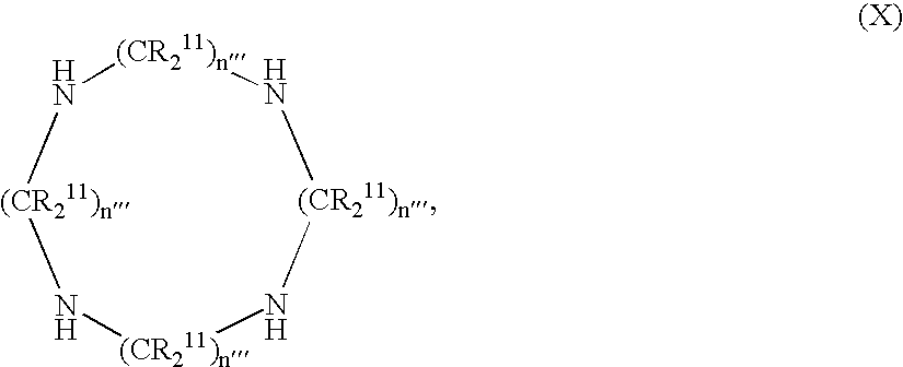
[(CR211)n]1N[(CR211)n]N[(CR211)n]N[(CR211)n]N1
